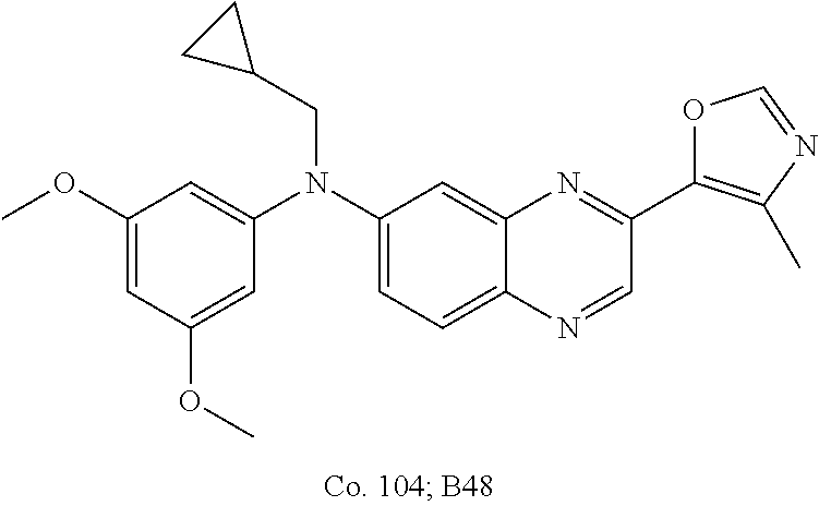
C1(OC)=CC(OC)=CC(N(C2=CC=C3C(=C2)N=C(C2=C(C)N=CO2)C=N3)CC2CC2)=C1
